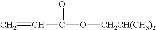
C=CC(=O)O[CH2CH(CH3)2]
